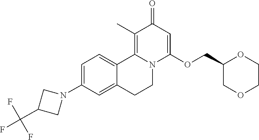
C1=C(N2CC(C(F)(F)F)C2)C=C2C(=C1)C1=C(C)C(=O)C=C(OCC3COCCO3)N1CC2
